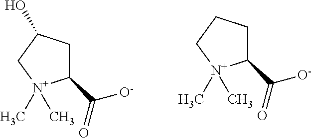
C1(C(=O)[O-])CC(O)C[N+]1(C)C.C1(C(=O)[O-])CCC[N+]1(C)C
